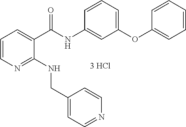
C1=CN=C(NCC2=CC=NC=C2)C(C(NC2=CC(OC3=CC=CC=C3)=CC=C2)=O)=C1
